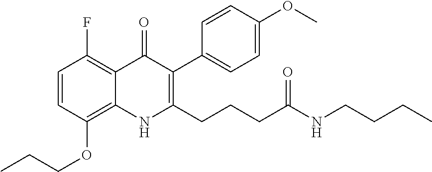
C(OC1=C2C(=C(F)C=C1)C(=O)C(C1=CC=C(OC)C=C1)=C(CCCC(NCCCC)=O)N2)CC
